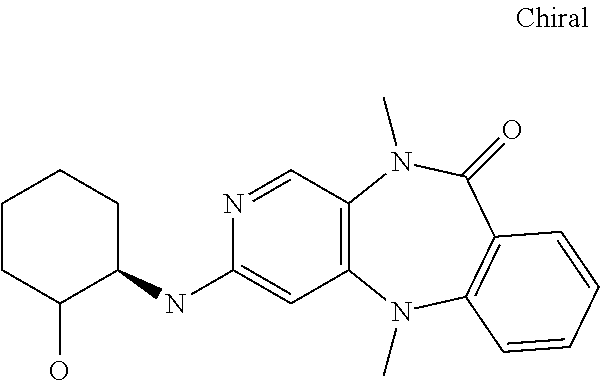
C12=C(N(C)C3=C(C(=O)N1C)C=CC=C3)C=C(NC1C(O)CCCC1)N=C2
